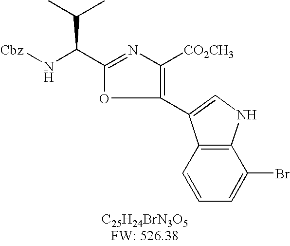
C12=C(C=CC=C1Br)C(C1=C([CO2CH3])N=C(C(N[Cbz])C(C)C)O1)=CN2
